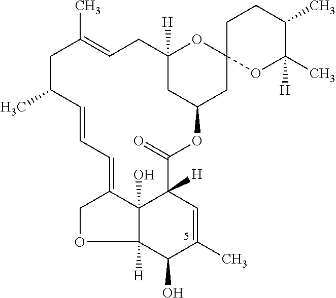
C12([H])CC(CC3(O1)OC(C)([H])C(C)CC3)OC(=O)C1([H])C3(O)C(=CC=CC(C)CC(C)=CC2)COC3([H])C(O)C(C)=C1
